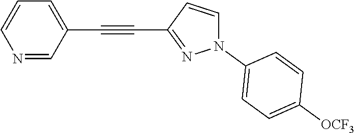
N1=CC(C#CC2=NN(C3=CC=C([OCF3])C=C3)C=C2)=CC=C1
